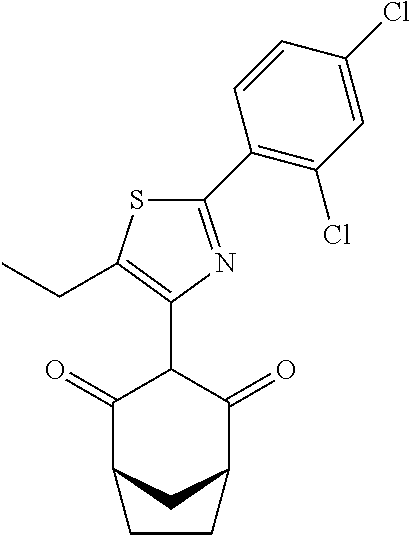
C1(=O)C2CC(C(=O)C1C1=C(CC)SC(C3=C(Cl)C=C(Cl)C=C3)=N1)CC2
